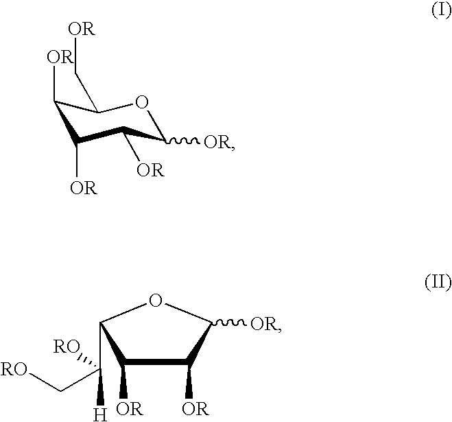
C1([OR])C([OR])C([OR])C([OR])OC1C[OR].O1C(C([H])([RO])C[RO])C([OR])C([OR])C1[OR]
